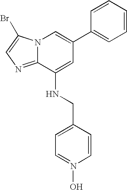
N12C(=NC=C1Br)C(NCC1=CC=N(O)C=C1)=CC(C1=CC=CC=C1)=C2
